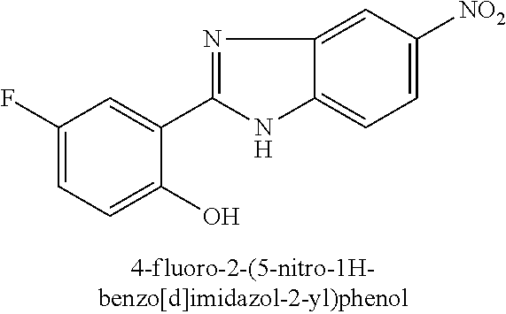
C1(F)=CC=C(O)C(C2=NC3=CC([NO2])=CC=C3N2)=C1
